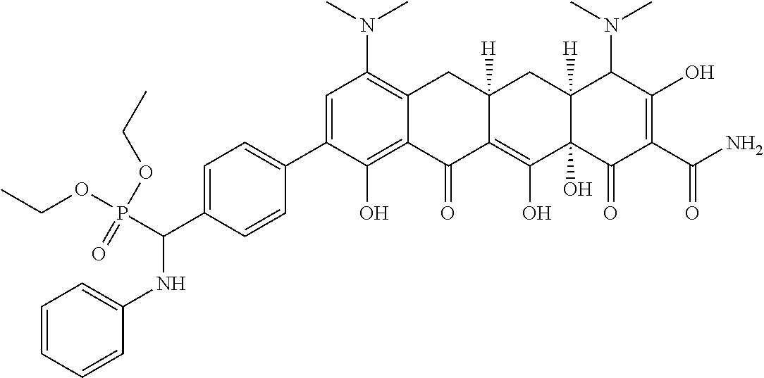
C1=C(C2=CC=C(C(NC3=CC=CC=C3)P(OCC)(OCC)=O)C=C2)C(O)=C2C(=C1N(C)C)CC1([H])C(=C(O)C3(O)C([H])(C1)C(N(C)C)C(O)=C(C(N)=O)C3=O)C2=O
